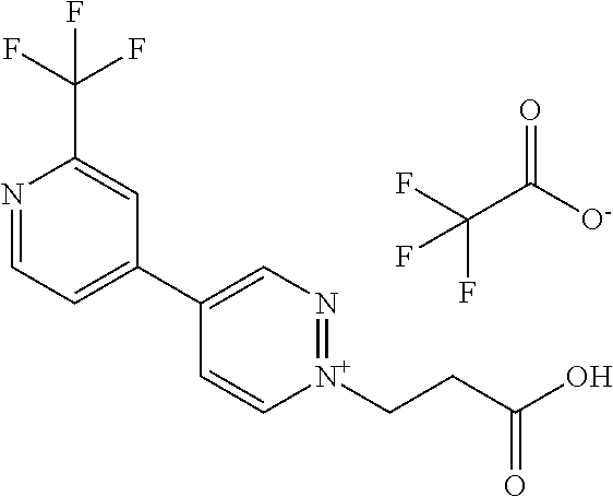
N1=CC=C(C2=CN=[N+](CCC(O)=O)C=C2)C=C1C(F)(F)F.O=C([O-])C(F)(F)F
